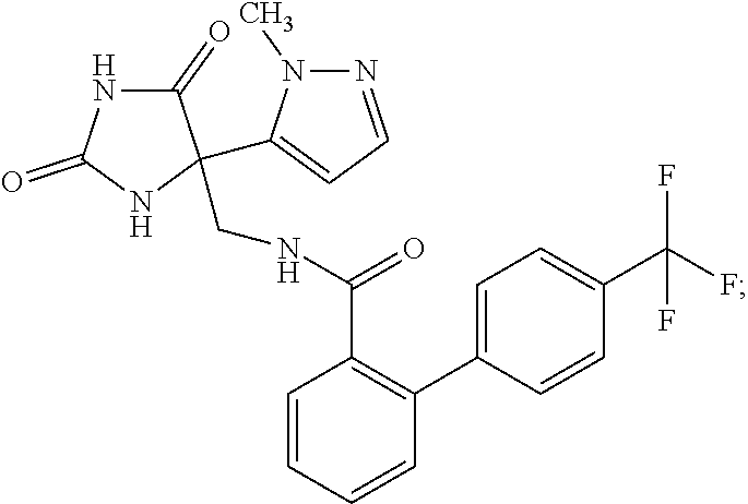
C1=CC=CC(C2=CC=C(C(F)(F)F)C=C2)=C1C(NCC1(C2=CC=NN2C)C(=O)NC(=O)N1)=O
